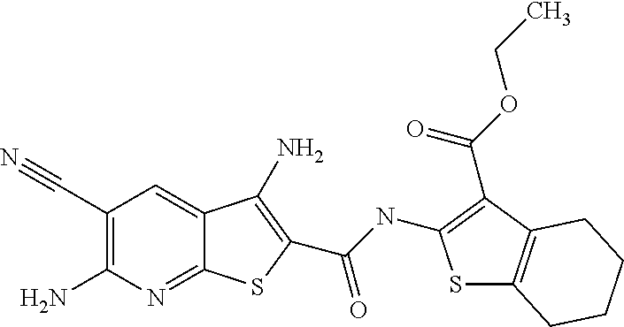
C1(C#N)=C(N)N=C2C(=C1)C(N)=C(C(NC1=C(C(OCC)=O)C3=C(S1)CCCC3)=O)S2
